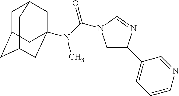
C1C2CC3CC(N(C(=O)N4C=C(C5=CC=CN=C5)N=C4)C)(CC1C3)C2
